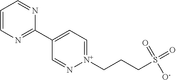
C1=CN=C(C2=CC=[N+](CCCS(=O)([O-])=O)N=C2)N=C1
